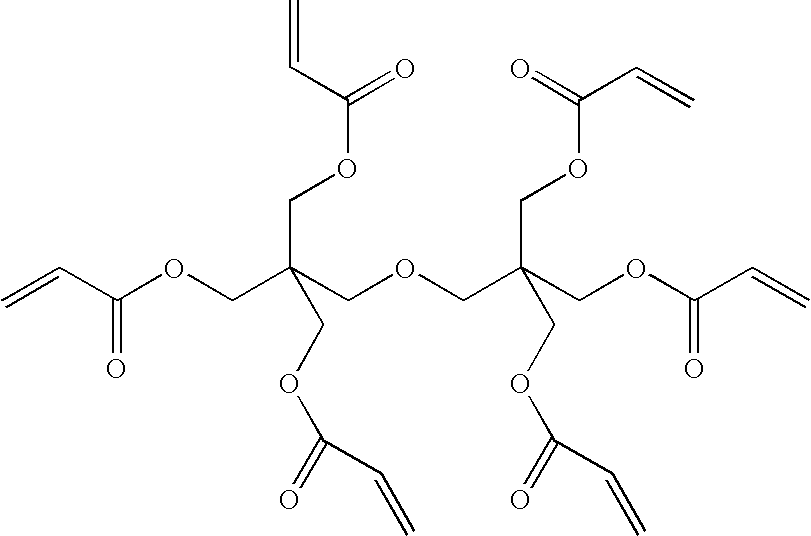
C=CC(OCC(COCC(COC(C=C)=O)(COC(C=C)=O)COC(=O)C=C)(COC(=O)C=C)COC(=O)C=C)=O
